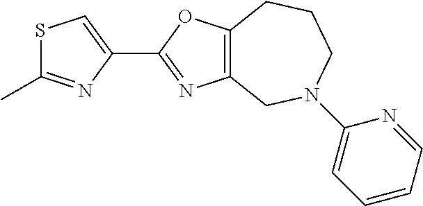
C1(C2=NC3=C(O2)CCCN(C2=CC=CC=N2)C3)=CSC(C)=N1
